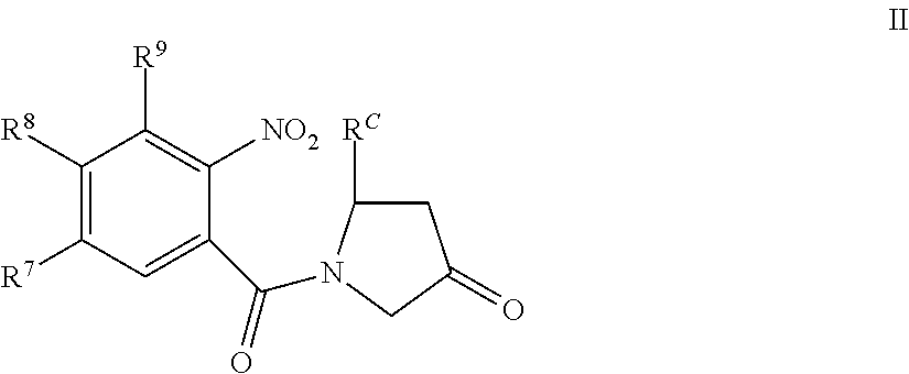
C1([R8])=C([R7])C=C(C(=O)N2C([RC])CC(=O)C2)C([NO2])=C1[R9]
